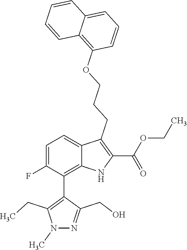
C1=C(F)C(C2=C(CC)N(C)N=C2CO)=C2C(=C1)C(CCCOC1=C3C(=CC=C1)C=CC=C3)=C(C(OCC)=O)N2
